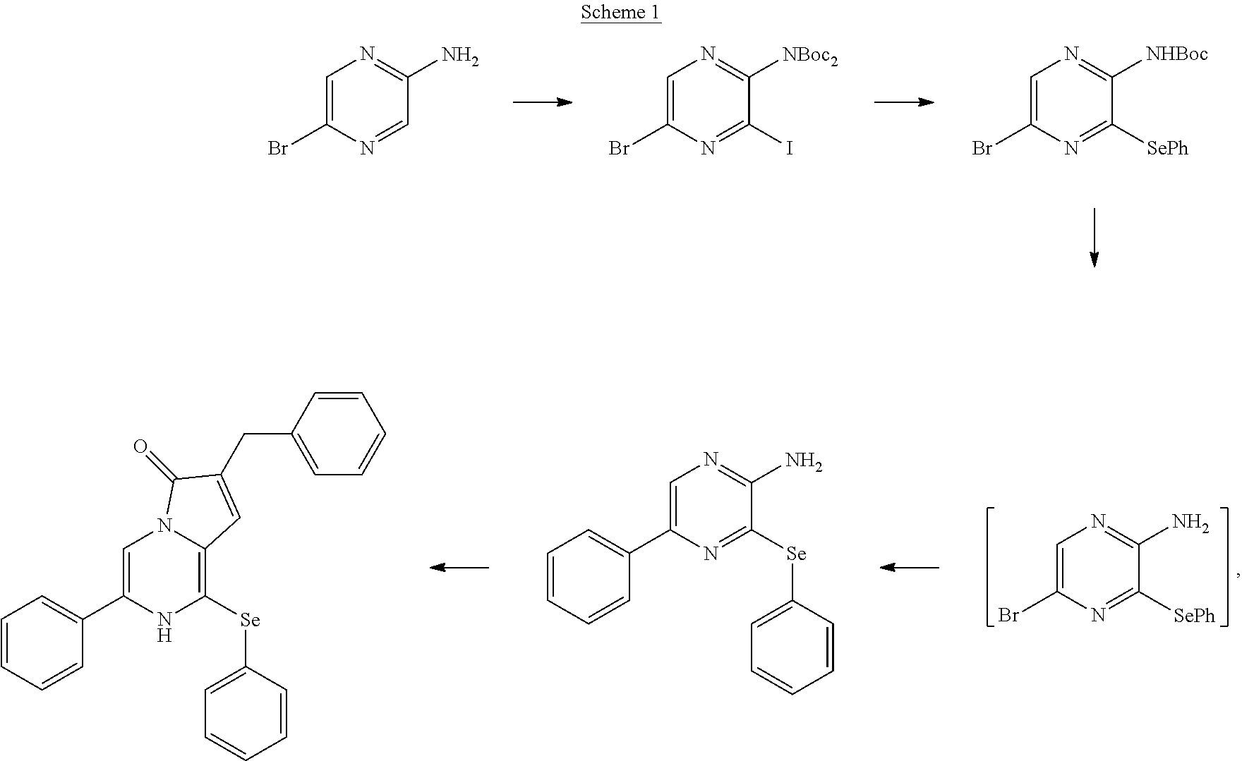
C1=C(Br)N=CC(N)=N1.C1=C(Br)N=C(I)C([NBoc2])=N1.C1=C(Br)N=C([SePh])C([NHBoc])=N1.C1=C(Br)N=C([SePh])C(N)=N1.C1=C(C2=CC=CC=C2)N=C([Se]C2=CC=CC=C2)C(N)=N1.C1=C(C2=CC=CC=C2)NC([Se]C2=CC=CC=C2)=C2N1C(=O)C(CC1=CC=CC=C1)=C2
